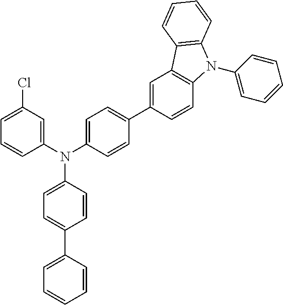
N(C1=CC=C(C2=CC=CC=C2)C=C1)(C1=CC=C(C2=CC3=C(C=C2)N(C2=CC=CC=C2)C2=C3C=CC=C2)C=C1)C1=CC(Cl)=CC=C1
